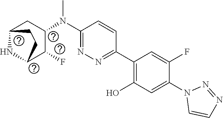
C1(C2=C(O)C=C(N3C=CN=N3)C(F)=C2)=NN=C(N(C2CC3NC(C2F)CC3)C)C=C1
